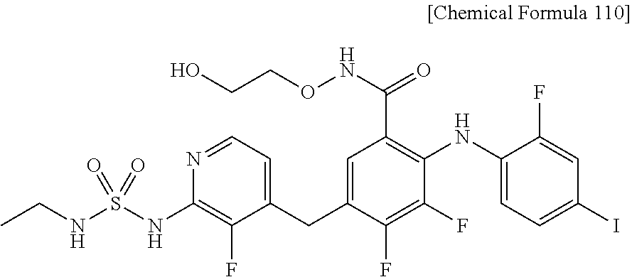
S(NC1=C(F)C(CC2=CC(C(NOCCO)=O)=C(NC3=CC=C(I)C=C3F)C(F)=C2F)=CC=N1)(NCC)(=O)=O
